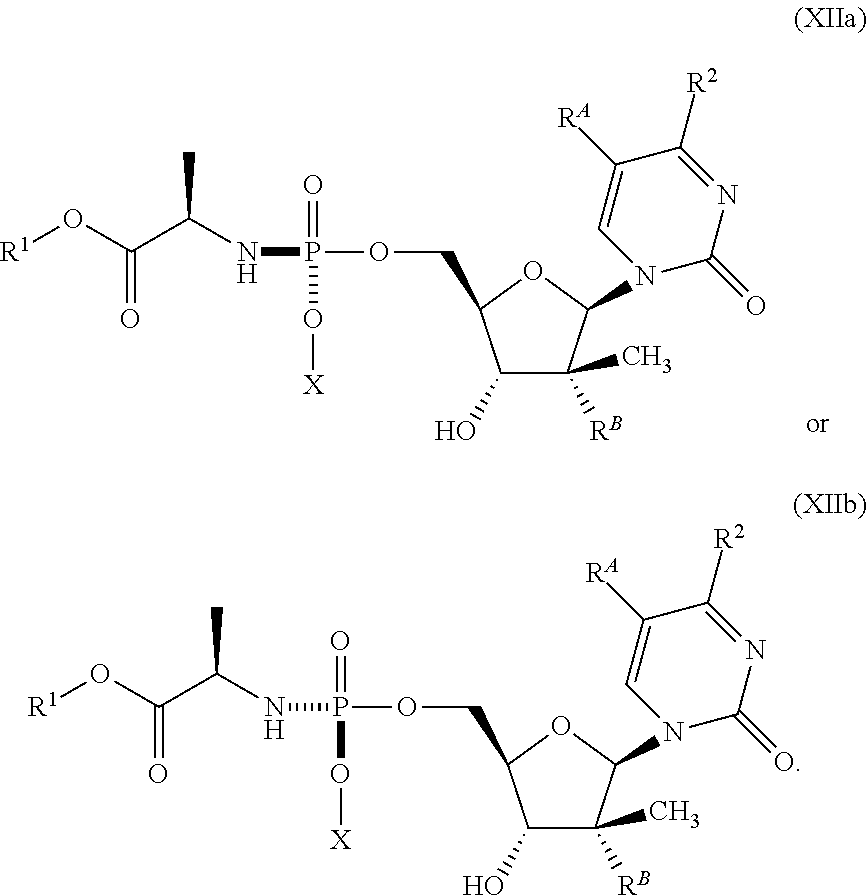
N(C(C(O[R1])=O)C)P(=O)(O[X])OCC1C(O)C([RB])(C)C(N2C(=O)N=C([R2])C([RA])=C2)O1.N(C(C(O[R1])=O)C)P(=O)(O[X])OCC1C(O)C([RB])(C)C(N2C(=O)N=C([R2])C([RA])=C2)O1
